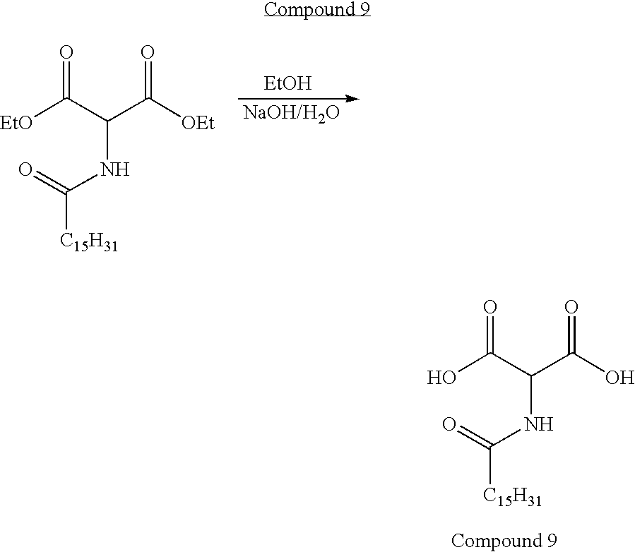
[EtOH].[EtO]C(=O)C(C([OEt])=O)NC(=O)[C15H31].OC(=O)C(C(O)=O)NC(=O)[C15H31]
